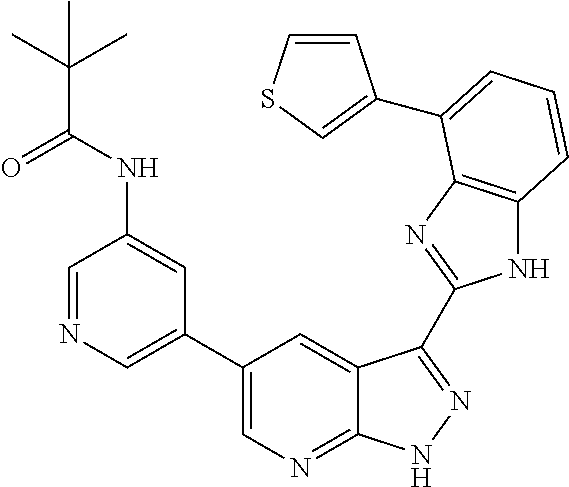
N1C2=C(N=C1C1=NNC3=NC=C(C4=CN=CC(NC(C(C)(C)C)=O)=C4)C=C31)C(C1=CSC=C1)=CC=C2
